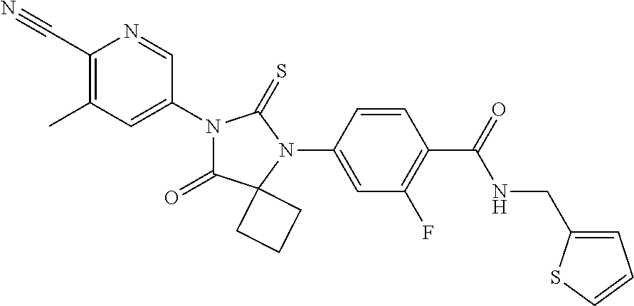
C1(C#N)=C(C)C=C(N2C(=O)C3(N(C4=CC(F)=C(C(=O)NCC5=CC=CS5)C=C4)C2=S)CCC3)C=N1
